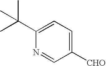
C1=C(C(C)(C)C)N=CC([CHO])=C1
